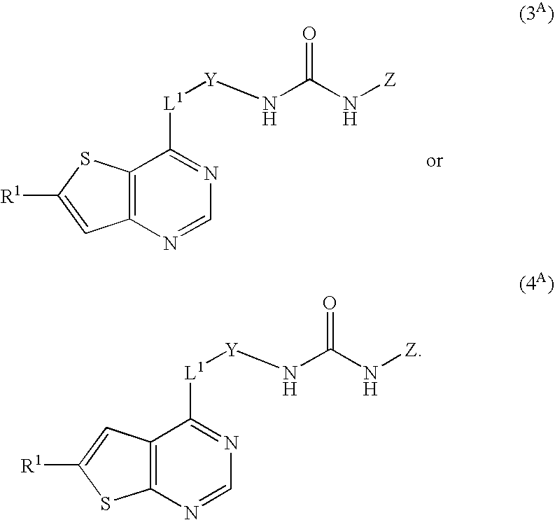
C12=C(N=CN=C1[L1][Y]NC(N[Z])=O)C=C([R1])S2.C12=C(N=CN=C1[L1][Y]NC(N[Z])=O)SC([R1])=C2
